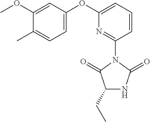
C1=C(OC)C(C)=CC=C1OC1=CC=CC(N2C(=O)C(CC)NC2=O)=N1
